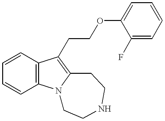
C1=CC2=C(C=C1)N1C(=C2CCOC2=CC=CC=C2F)CCNCC1
